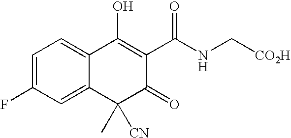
C1(F)=CC=C2C(=C1)C(C)([CN])C(=O)C(C(NC[CO2H])=O)=C2O
